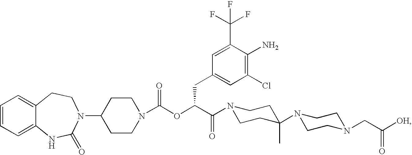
C1=CC=C2C(=C1)CCN(C1CCN(C(OC(C(=O)N3CCC(N4CCN(CC([OH])=O)CC4)(C)CC3)CC3=CC(Cl)=C(N)C(C(F)(F)F)=C3)=O)CC1)C(=O)N2
